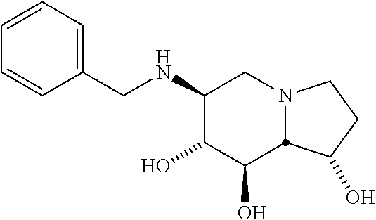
C1(NCC2=CC=CC=C2)C(O)C(O)C2N(C1)CCC2O
